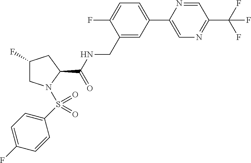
C1=NC(C2=CC=C(F)C(CNC(C3CC(F)CN3S(=O)(C3=CC=C(F)C=C3)=O)=O)=C2)=CN=C1C(F)(F)F
